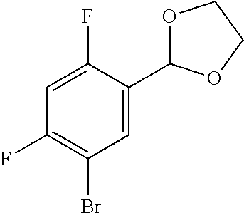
C1=C(F)C(C2OCCO2)=CC(Br)=C1F
